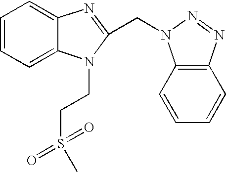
C1=CC=C2C(=C1)N=C(CN1C3=C(C=CC=C3)N=N1)N2CCS(=O)(C)=O
